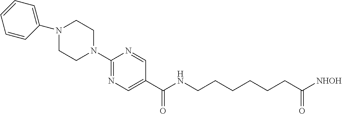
C1(N2CCN(C3=CC=CC=C3)CC2)=NC=C(C(=O)NCCCCCCC([NHOH])=O)C=N1
